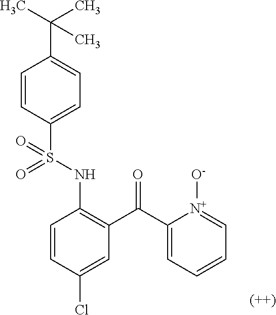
C1=CC(S(NC2=C(C(C3=CC=CC=[N+]3[O-])=O)C=C(Cl)C=C2)(=O)=O)=CC=C1C(C)(C)C
